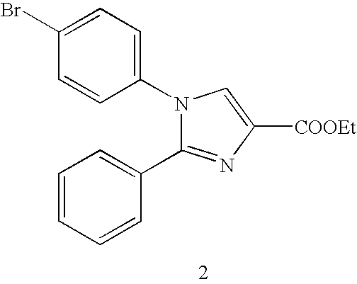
C1=CC=CC(C2=NC([COOEt])=CN2C2=CC=C(Br)C=C2)=C1
